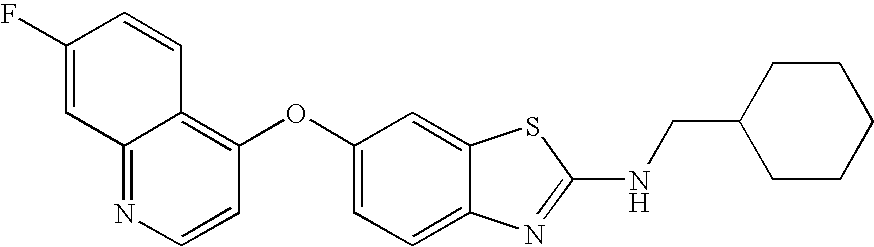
N1=C2C(=C(OC3=CC=C4C(=C3)SC(NCC3CCCCC3)=N4)C=C1)C=CC(F)=C2
